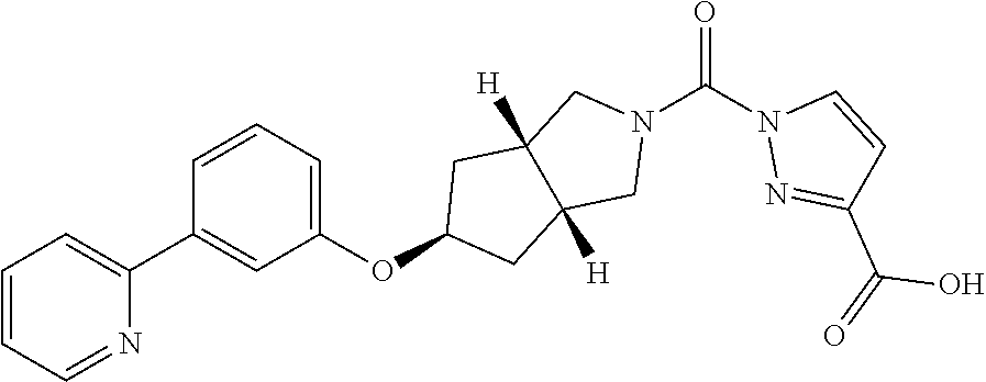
C1=CC=C(OC2CC3([H])C([H])(C2)CN(C(N2N=C(C(=O)O)C=C2)=O)C3)C=C1C1=CC=CC=N1
